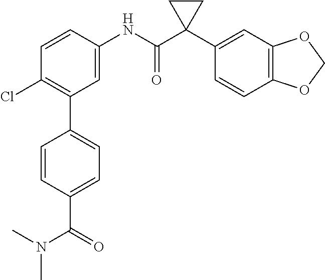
C1=C(NC(C2(C3=CC4=C(C=C3)OCO4)CC2)=O)C=CC(Cl)=C1C1=CC=C(C(=O)N(C)C)C=C1
